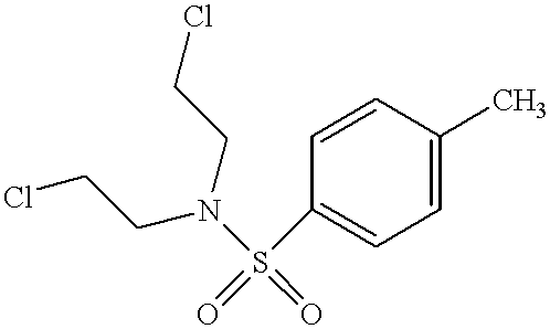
C1=C(S(=O)(=O)N(CCCl)CCCl)C=CC(C)=C1
